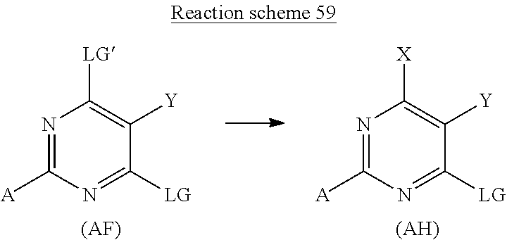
N1=C([A])N=C([LG])C([Y])=C1[LG].[(AF)].N1=C([A])N=C([LG])C([Y])=C1[X].[(AH)]
